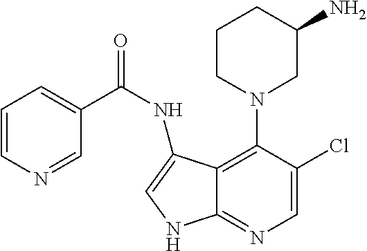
C1=C(Cl)C(N2CC(N)CCC2)=C2C(=N1)NC=C2NC(=O)C1=CC=CN=C1
